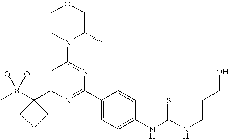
CS(C1(C2=CC(N3C(C)COCC3)=NC(C3=CC=C(NC(NCCCO)=S)C=C3)=N2)CCC1)(O)O
